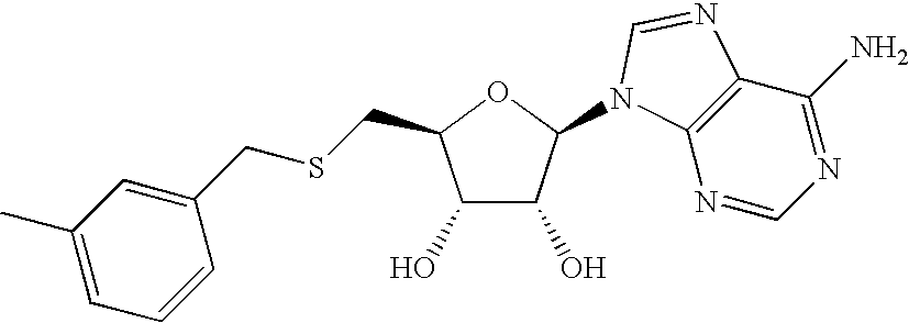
C12=C(N=CN=C1N)N(C1C(O)C(O)C(CSCC3=CC(C)=CC=C3)O1)C=N2
